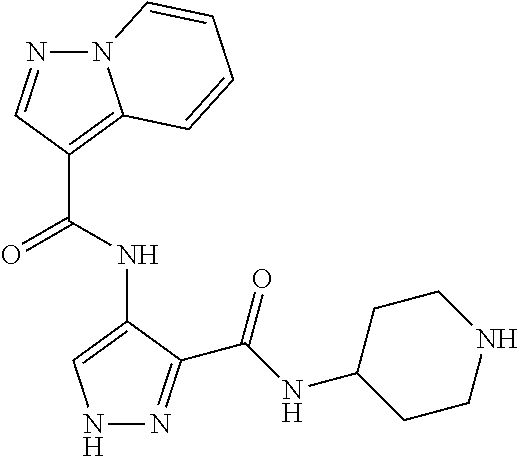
N1N=C(C(NC2CCNCC2)=O)C(NC(=O)C2=C3N(N=C2)C=CC=C3)=C1
